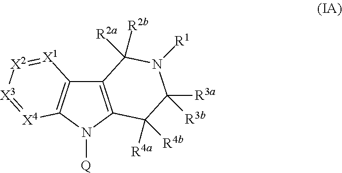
C12=C(N([Q])C3=C1[X1]=[X2][X3]=[X4]3)C([R4a])([R4b])C([R3a])([R3b])N([R1])C2([R2a])[R2b]
